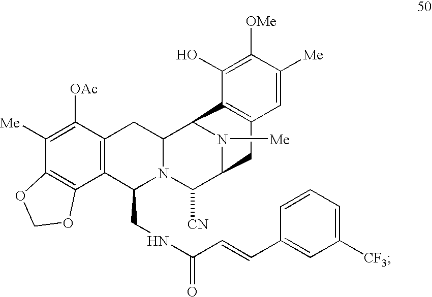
N1([Me])C2C([CN])N3C(CNC(C=CC4=CC([CF3])=CC=C4)=O)C4=C(C([OAc])=C([Me])C5=C4OCO5)CC3C1C1=C(C2)C=C([Me])C([OMe])=C1O
